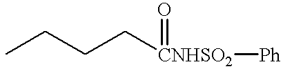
CCCC[CNHSO2](=O)[Ph]
